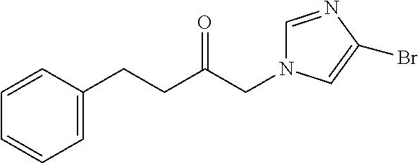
C1=C(CCC(CN2C=NC(Br)=C2)=O)C=CC=C1
